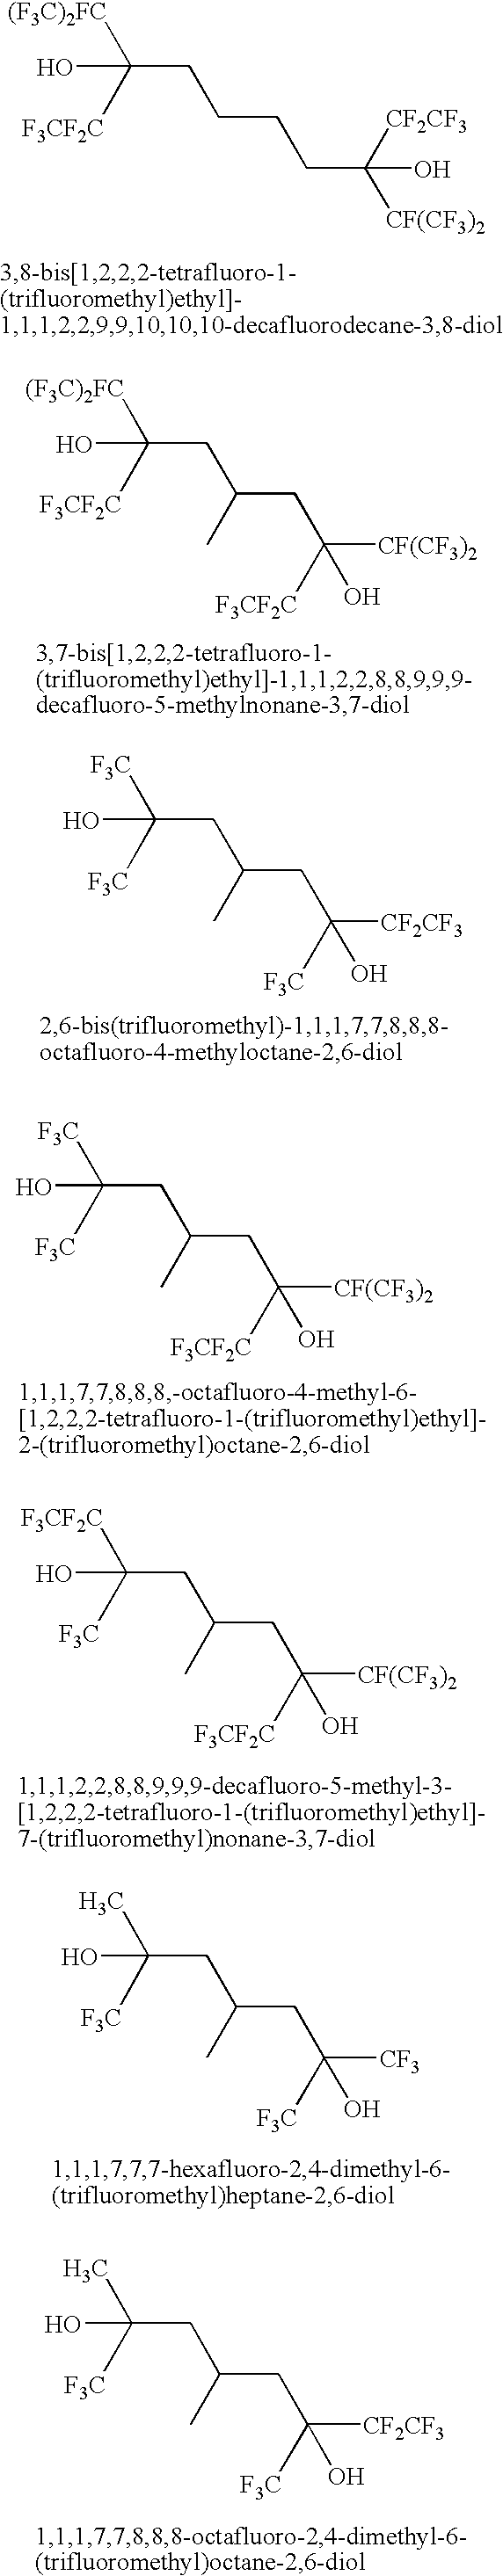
OC([(F3C)2FC])([F3CF2C])CCCCC([CF(CF3)2])([CF2CF3])O.OC([(F3C)2FC])([F3CF2C])CC(CC([CF(CF3)2])([F3CF2C])O)C.OC([F3C])([F3C])CC(CC([CF2CF3])([F3C])O)C.OC([F3C])([F3C])CC(CC([CF(CF3)2])([F3CF2C])O)C.OC([F3CF2C])([F3C])CC(CC([CF(CF3)2])([F3CF2C])O)C.OC(C)([F3C])CC(CC([CF3])([F3C])O)C.OC(C)([F3C])CC(CC([CF2CF3])([F3C])O)C
